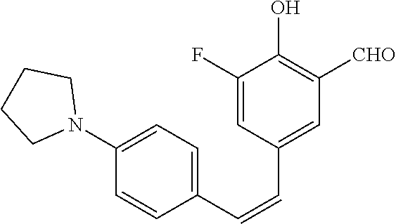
C1CCN(C2=CC=C(C=CC3=CC([CHO])=C(O)C(F)=C3)C=C2)C1
